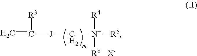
[R3]C(=C)[J]C[N+]([R4])([R6])[R5].[X-]
